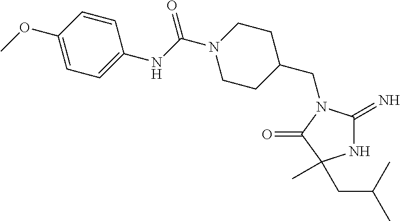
C1C(CN2C(=N)NC(C)(CC(C)C)C2=O)CCN(C(NC2=CC=C(OC)C=C2)=O)C1
